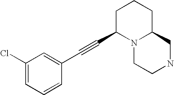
C1(Cl)=CC=CC(C#CC2N3C(CCC2)CNCC3)=C1
